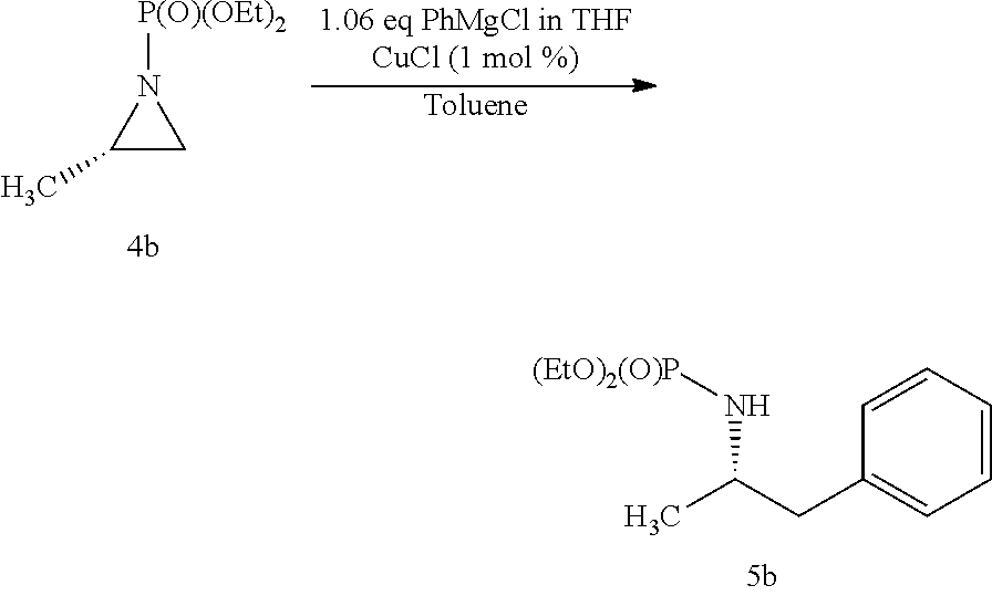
CC(CC1=CC=CC=C1)N[(EtO)2(O)P].C1(C)CN1[P(O)(OEt)2].[Toluene]
